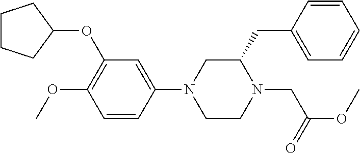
C1CCC(OC2=C(OC)C=CC(N3CCN(CC(OC)=O)C(CC4=CC=CC=C4)C3)=C2)C1
